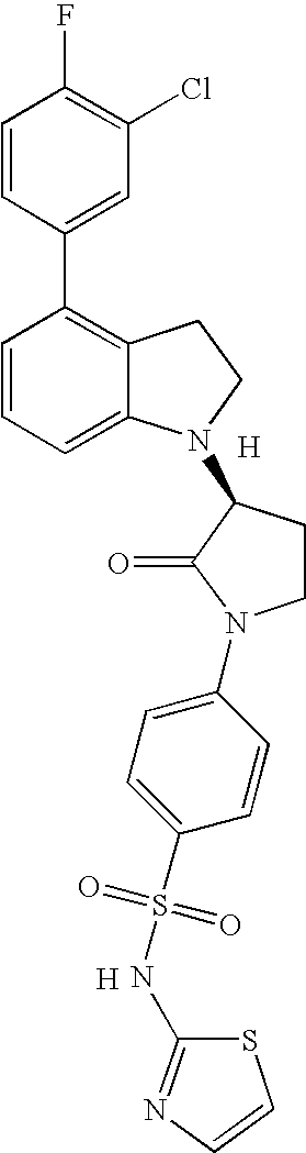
C1=CC(C2=C3C(=CC=C2)N(C2C(=O)N(C4=CC=C(S(=O)(=O)NC5=NC=CS5)C=C4)CC2)CC3)=CC(Cl)=C1F.[H].[H]
